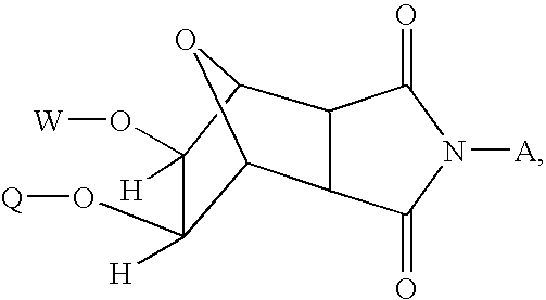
C12OC(C3C1C(=O)N([A])C3=O)C(O[W])([H])C2(O[Q])[H]
